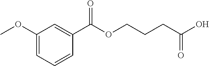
C1(OC)=CC=CC(C(OCCCC(O)=O)=O)=C1
